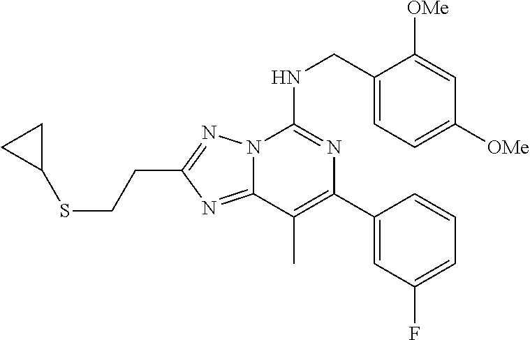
C1(CNC2=NC(C3=CC(F)=CC=C3)=C(C)C3=NC(CCSC4CC4)=NN23)=CC=C([OMe])C=C1[OMe]
